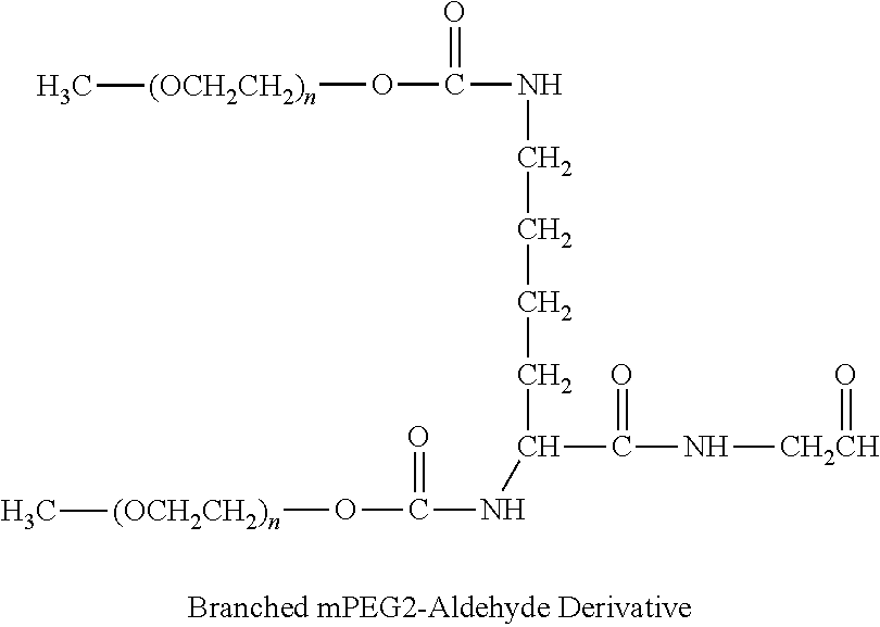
N(C(C(NC(O[(OCH2CH2)n]C)=O)CCCCNC(O[(OCH2CH2)n]C)=O)=O)[CH2CH]=O
